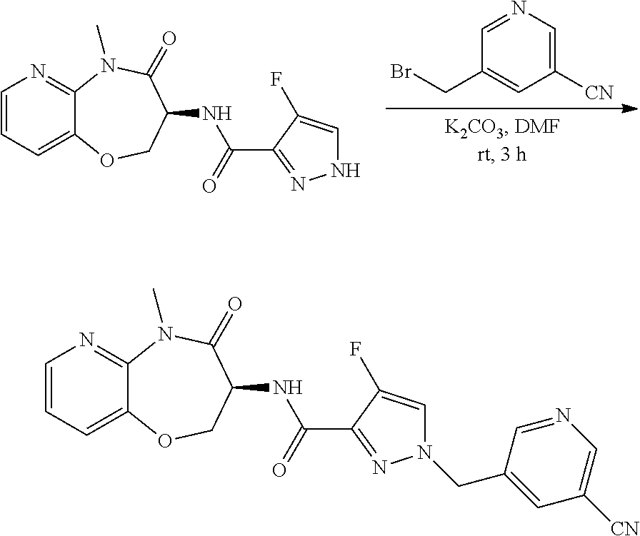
N1=CC(CBr)=CC([CN])=C1.C1=CC=C2C(=N1)N(C)C(=O)C(NC(=O)C1=NNC=C1F)CO2.C1=CC=C2C(=N1)N(C)C(=O)C(NC(=O)C1=NN(CC3=CC([CN])=CN=C3)C=C1F)CO2
